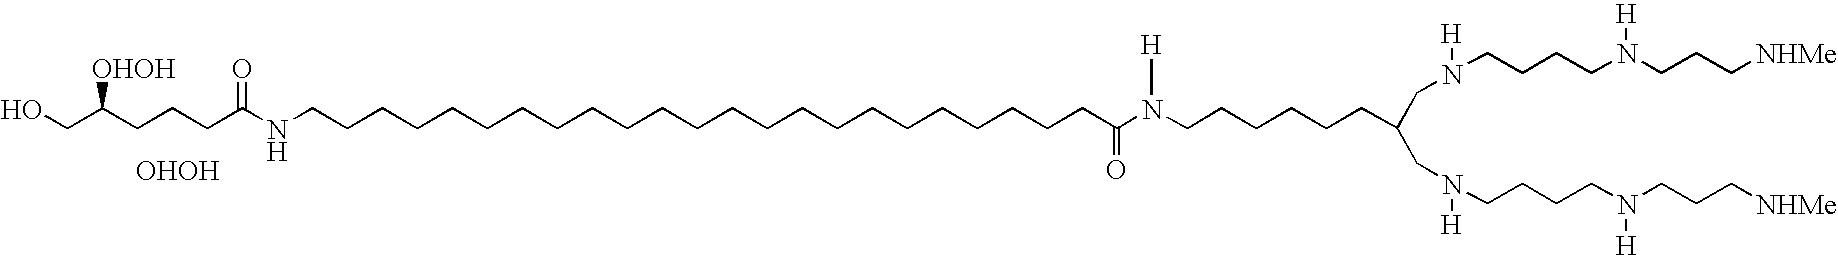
[OHOH].OCC(CCCC(NCCCCCCCCCCCCCCCCCCCCCCCC(N(CCCCCCC(CN([H])CCCCN([H])CCC[NHMe])CN([H])CCCCN([H])CCC[NHMe])[H])=O)=O)[OHOH]
